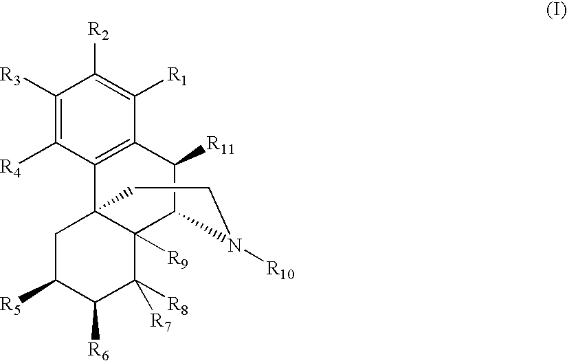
C1([R3])=C([R4])C2=C(C([R1])=C1[R2])C([R11])C1C3([R9])C2(CC([R5])C([R6])C3([R8])[R7])CCN1[R10]
